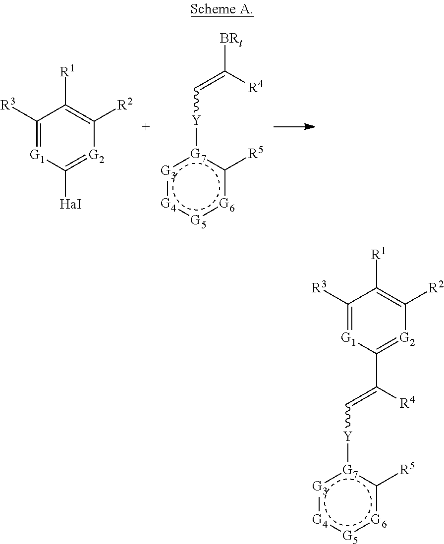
C1([R3])=[G1]C([HaI])=[G2]C([R2])=C1[R1].C(=C([R4])[BRt])[Y][G7]1:[G3]:[G4]:[G5]:[G6]c1[R5].C(=C([R4])C1=[G2]C([R2])=C([R1])C([R3])=[G1]1)[Y][G7]1:[G3]:[G4]:[G5]:[G6]c1[R5]
